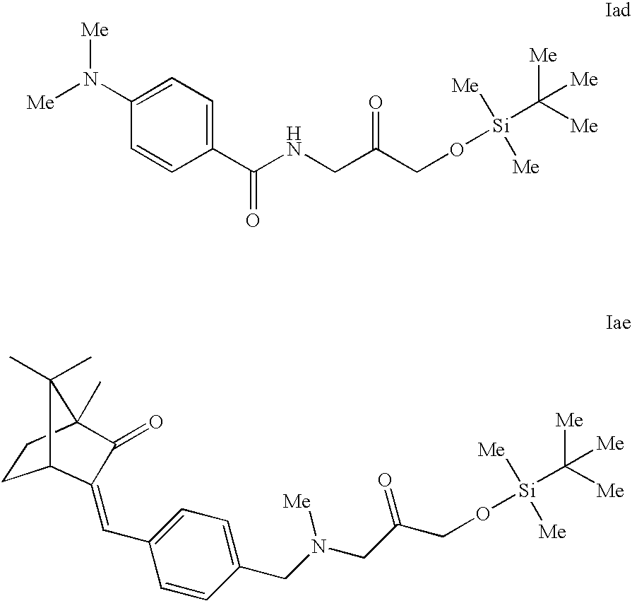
C1(N([Me])[Me])=CC=C(C(=O)NCC(=O)CO[Si]([Me])([Me])C([Me])([Me])[Me])C=C1.C1CC2(C)C(=O)C(=CC3=CC=C(CN(CC(CO[Si](C([Me])([Me])[Me])([Me])[Me])=O)[Me])C=C3)C1C2(C)C
